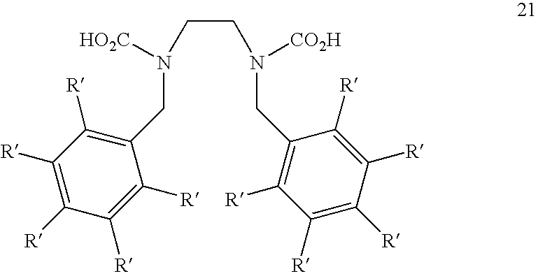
C(CN(CC1=C([R])C([R])=C([R])C([R])=C1[R])[CO2H])N(CC1=C([R])C([R])=C([R])C([R])=C1[R])[HO2C]
